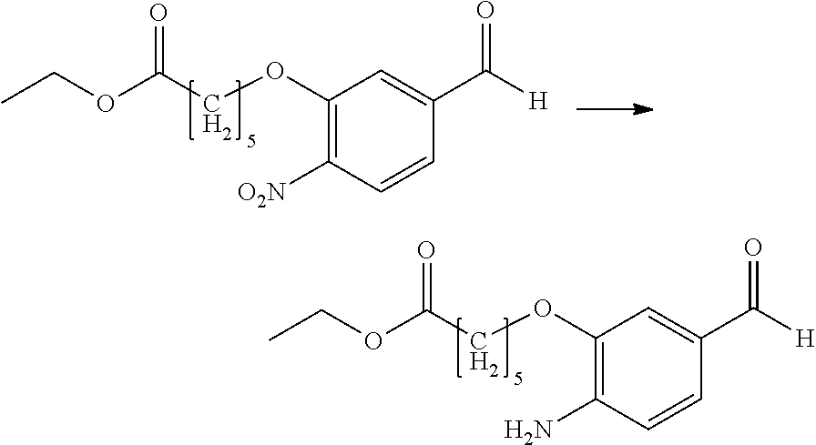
C1(OCC(OCC)=O)=C(N)C=CC(C([H])=O)=C1.C1(OCC(OCC)=O)=C([O2N])C=CC(C([H])=O)=C1
